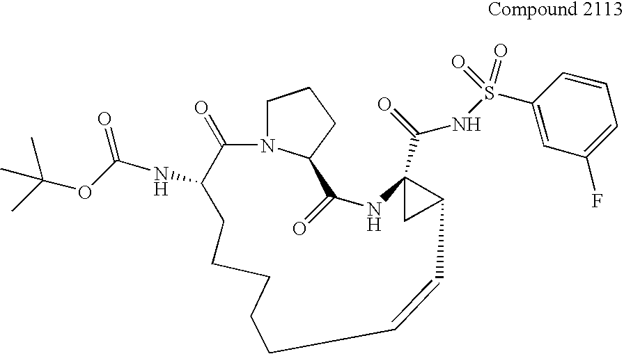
C1N2C(CC1)C(=O)NC1(C(NS(C3=CC(F)=CC=C3)(=O)=O)=O)CC1C=CCCCCCC(NC(OC(C)(C)C)=O)C2=O
